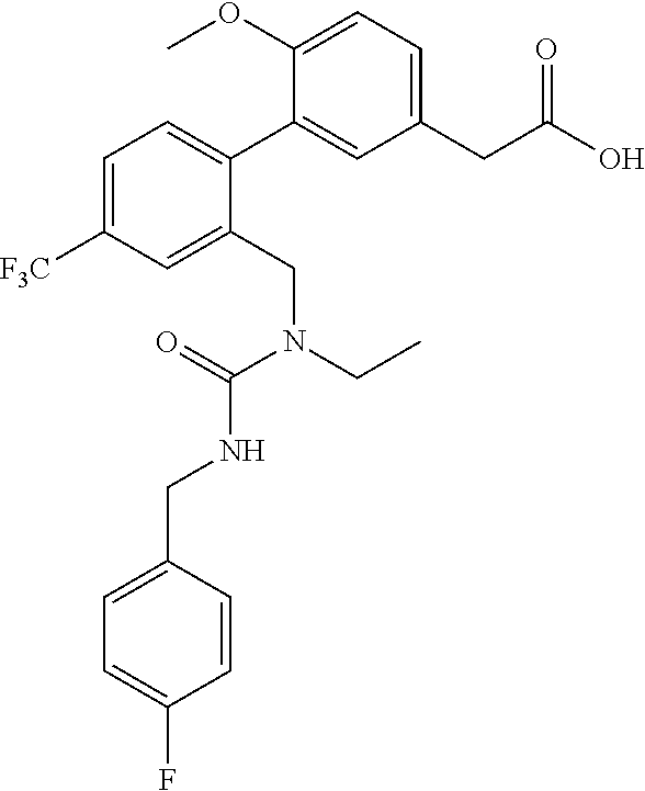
C1(CC(O)=O)=CC=C(OC)C(C2=CC=C([F3C])C=C2CN(CC)C(=O)NCC2=CC=C(F)C=C2)=C1
